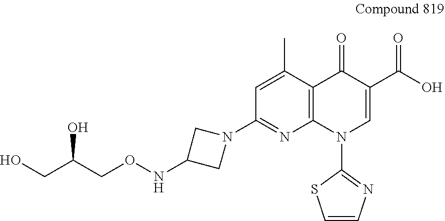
C1=C(C)C2=C(N=C1N1CC(NOCC(CO)O)C1)N(C1=NC=CS1)C=C(C(O)=O)C2=O
